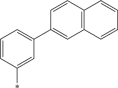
C1=CC=C(C2=CC3=C(C=C2)C=CC=C3)C=C1*
